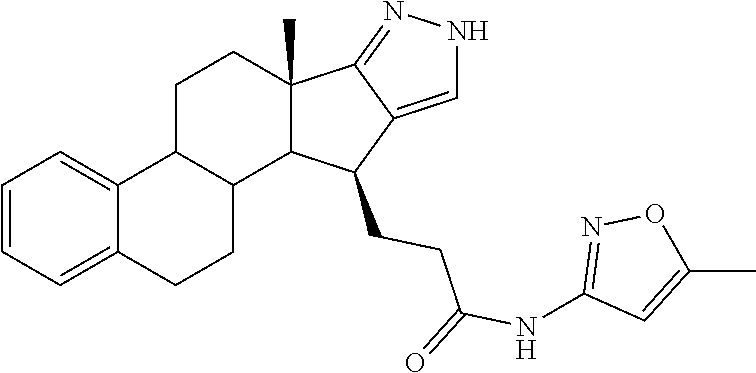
C1=CC=C2C(=C1)C1C(CC2)C2C(C)(CC1)C1=NNC=C1C2CCC(=O)NC1=NOC(C)=C1
